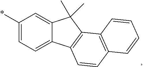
C12=CC=C(*)C=C1C(C)(C)C1=C2C=CC2=C1C=CC=C2
